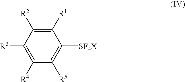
C1([R1])=C([R2])C([R3])=C([R4])C([R5])=C1[SF4X]
